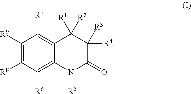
C1([R9])=C([R8])C([R6])=C2C(=C1[R7])C([R1])([R2])C([R4])([R3])C(=O)N2[R5]
